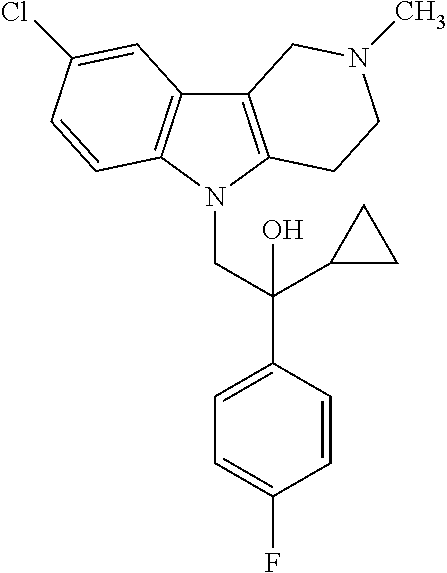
C12=C(N(CC(C3=CC=C(F)C=C3)(C3CC3)O)C3=C1C=C(Cl)C=C3)CCN(C)C2
